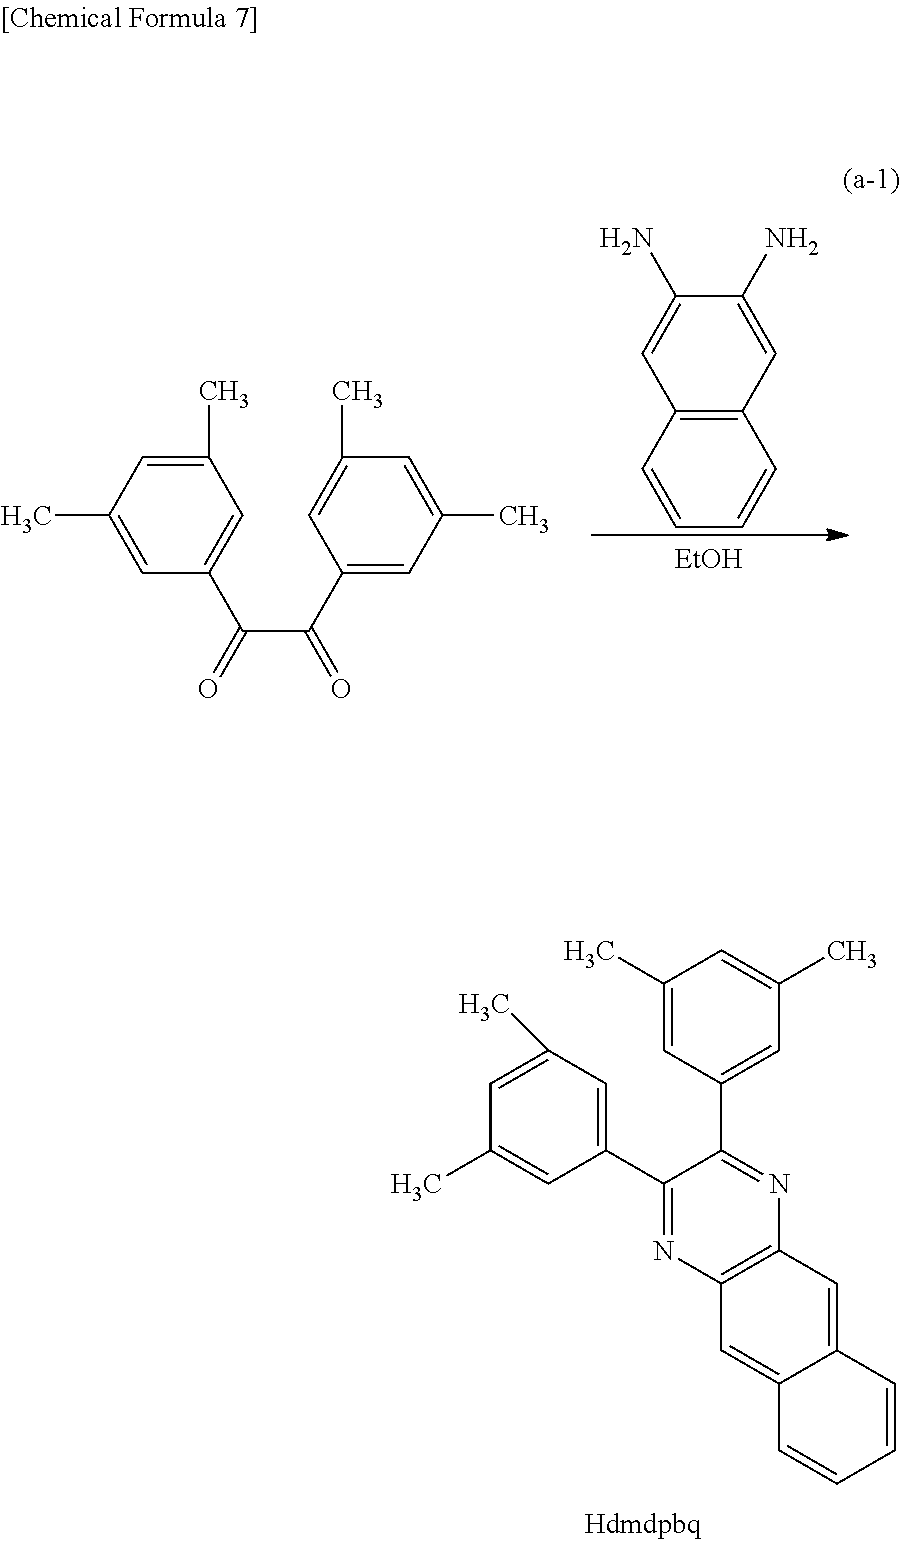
C1(C2=CC(C)=CC(C)=C2)=NC2=C(N=C1C1=CC(C)=CC(C)=C1)C=C1C(=C2)C=CC=C1.C12=C(C=CC=C1)C=C(N)C(N)=C2.[EtOH].C(C(C1=CC(C)=CC(C)=C1)=O)(=O)C1=CC(C)=CC(C)=C1
